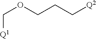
[Q1]COCCC[Q2]
